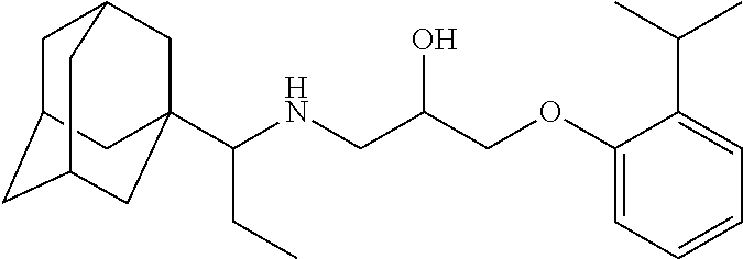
C1C2CC3CC(C(NCC(COC4=CC=CC=C4C(C)C)O)CC)(CC1C3)C2
